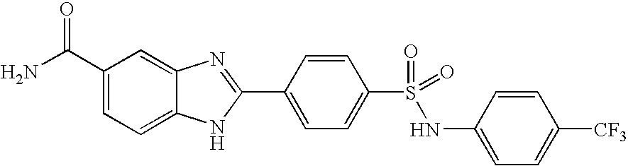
C1(C(N)=O)=CC=C2C(=C1)N=C(C1=CC=C(S(=O)(NC3=CC=C([CF3])C=C3)=O)C=C1)N2
